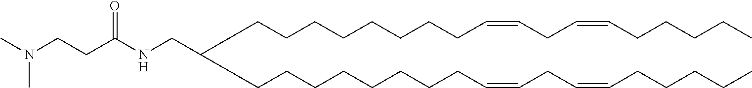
C(CCCCCCCC=CCC=CCCCCC)C(CCCCCCCCC=CCC=CCCCCC)CNC(CCN(C)C)=O
